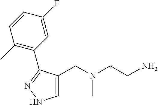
C1=C(CN(CCN)C)C(C2=C(C)C=CC(F)=C2)=NN1
